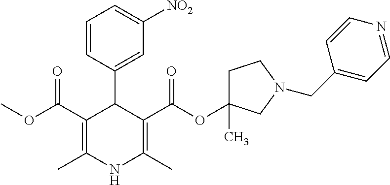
C1=CC(C2C(C(OC)=O)=C(C)NC(C)=C2C(OC2(C)CCN(CC3=CC=NC=C3)C2)=O)=CC([NO2])=C1
